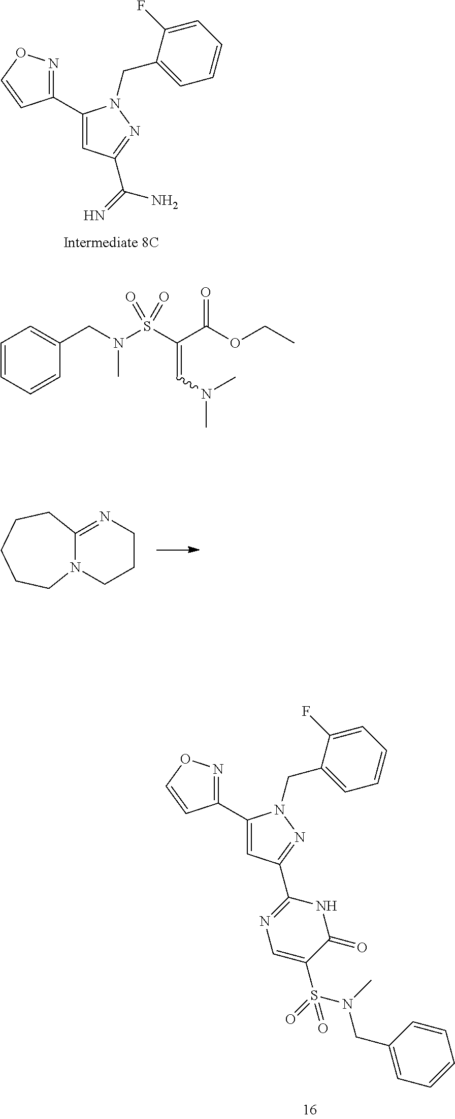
C1=CC=C(F)C(CN2C(C3=NOC=C3)=CC(C(=N)N)=N2)=C1.C1=CC=C(F)C(CN2C(C3=NOC=C3)=CC(C3=NC=C(S(=O)(=O)N(C)CC4=CC=CC=C4)C(=O)N3)=N2)=C1.C12=NCCCN1CCCCC2.CN(S(C(C(OCC)=O)=CN(C)C)(=O)=O)CC1=CC=CC=C1
